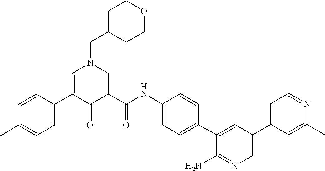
C1(C2=CC=C(C)C=C2)=CN(CC2CCOCC2)C=C(C(NC2=CC=C(C3=CC(C4=CC=NC(C)=C4)=CN=C3N)C=C2)=O)C1=O
